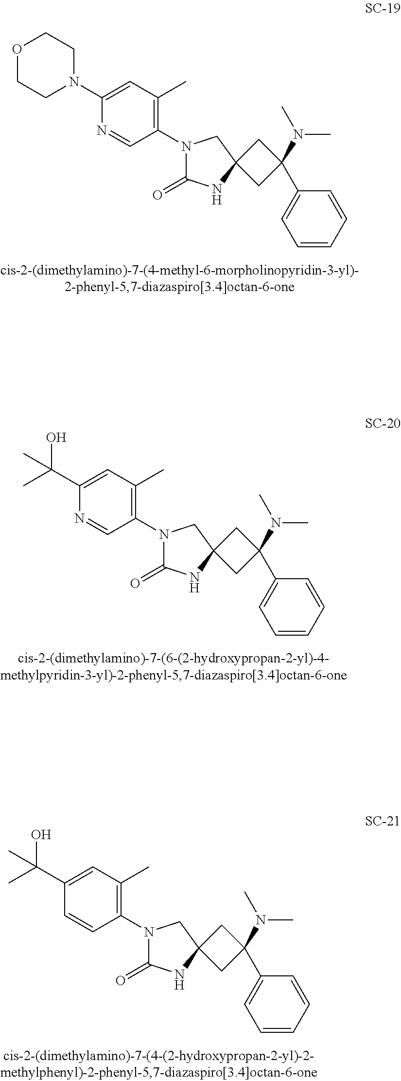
N1(C2=C(C)C=C(C(O)(C)C)N=C2)C(=O)NC2(C1)CC(C1=CC=CC=C1)(N(C)C)C2.N1(C2=C(C)C=C(C(O)(C)C)C=C2)C(=O)NC2(C1)CC(C1=CC=CC=C1)(N(C)C)C2.N1(C2=C(C)C=C(N3CCOCC3)N=C2)C(=O)NC2(C1)CC(C1=CC=CC=C1)(N(C)C)C2
